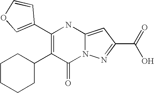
C1(=O)N2C(=CC(C(=O)O)=N2)NC(C2=COC=C2)=C1C1CCCCC1
